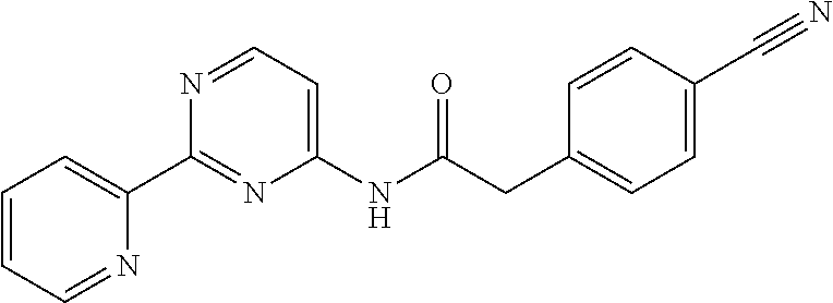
C1=CC=NC(C2=NC(NC(CC3=CC=C(C#N)C=C3)=O)=CC=N2)=C1
